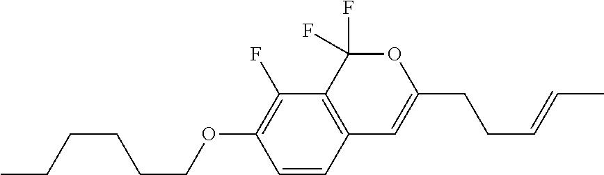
C1=CC2=C(C(F)=C1OCCCCCC)C(F)(F)OC(CCC=CC)=C2
